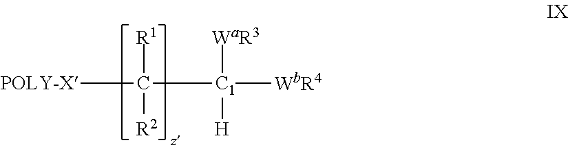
[POLY-X]C([C1]([WbR4])([WaR3])[H])([R1])[R2]
